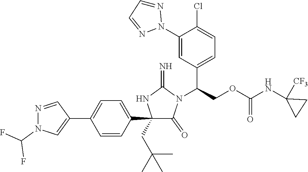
C1(C2=CC=C(C3=CN(C(F)F)N=C3)C=C2)(CC(C)(C)C)C(=O)N(C(COC(NC2([CF3])CC2)=O)C2=CC=C(Cl)C(N3N=CC=N3)=C2)C(=N)N1
